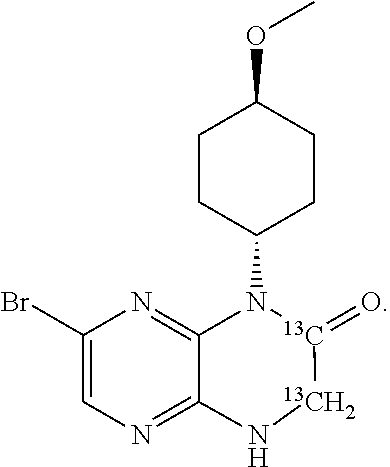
C1(Br)=CN=C2C(=N1)N(C1CCC(OC)CC1)[13C](=O)[13CH2]N2
